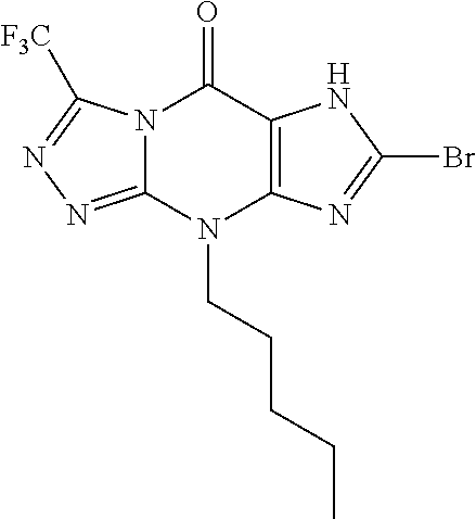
N12C(=NN=C1[F3C])N(CCCCC)C1=C(C2=O)NC(Br)=N1
